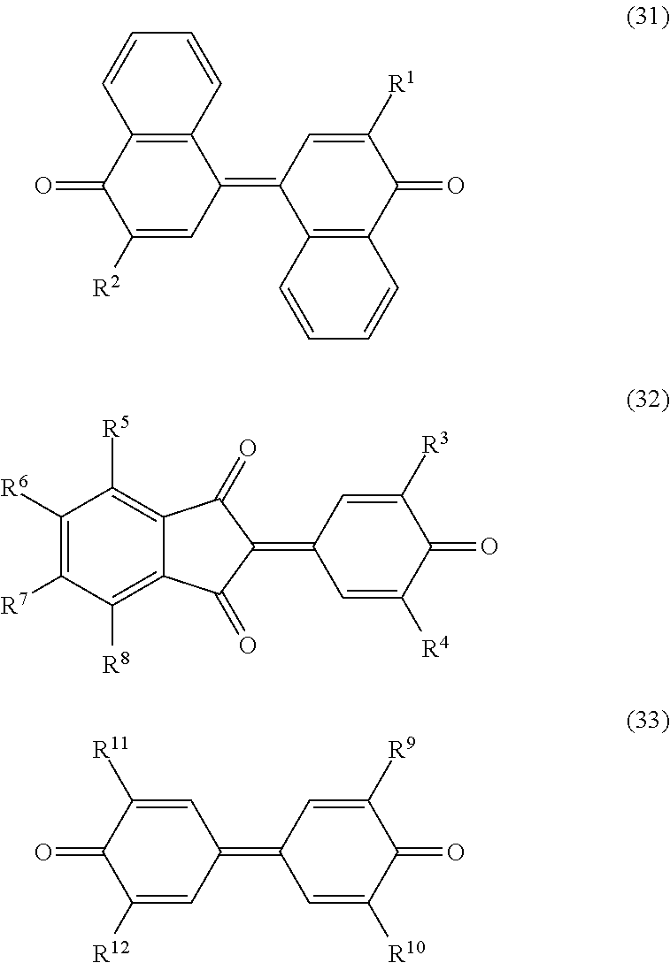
C1=CC=CC2=C1C(=C1C3=C(C(=O)C([R1])=C1)C=CC=C3)C=C([R2])C2=O.C1([R6])=C([R7])C([R8])=C2C(=C1[R5])C(=O)C(=C1C=C([R4])C(=O)C([R3])=C1)C2=O.[R11]C1=CC(=C2C=C([R10])C(=O)C([R9])=C2)C=C([R12])C1=O
